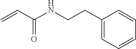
N(CCC1=CC=CC=C1)C(C=C)=O
